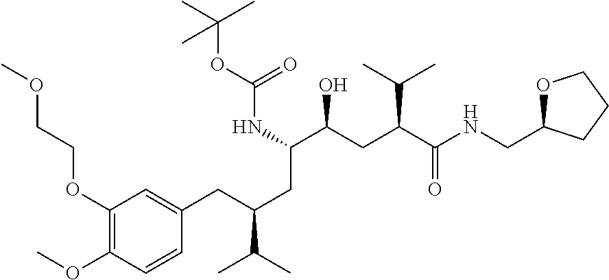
COCCOC1=C(OC)C=CC(CC(CC(C(CC(C(NCC2OCCC2)=O)C(C)C)O)NC(OC(C)(C)C)=O)C(C)C)=C1
